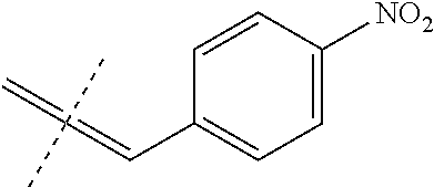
C1=CC([NO2])=CC=C1C=C(C)(C)=C
